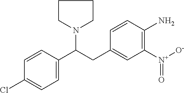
C1=CC(Cl)=CC=C1C(CC1=CC([N+]([O-])=O)=C(N)C=C1)N1CCCC1
